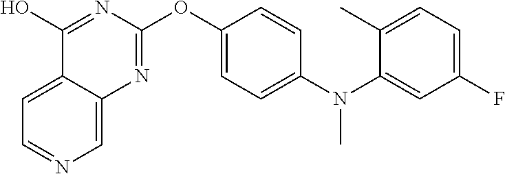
C1=C2C(=CN=C1)N=C(OC1=CC=C(N(C3=CC(F)=CC=C3C)C)C=C1)N=C2O
